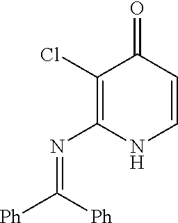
C1(Cl)=C(N=C([Ph])[Ph])NC=CC1=O
